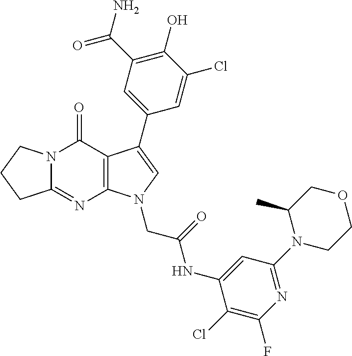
C12=NC3=C(C(=O)N1CCC2)C(C1=CC(C(N)=O)=C(O)C(Cl)=C1)=CN3CC(NC1=CC(N2CCOCC2C)=NC(F)=C1Cl)=O
